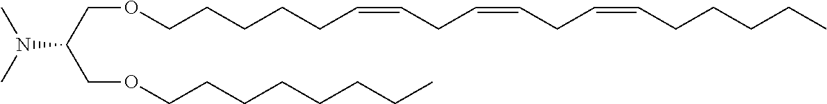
CN(C)C(COCCCCCC=CCC=CCC=CCCCCC)COCCCCCCCC
